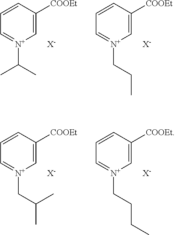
C1=CC([COOEt])=C[N+](C(C)C)=C1.[X-].C1=CC([COOEt])=C[N+](CCC)=C1.[X-].C1=CC([COOEt])=C[N+](CC(C)C)=C1.[X-].C1=CC([COOEt])=C[N+](CCCC)=C1.[X-]
